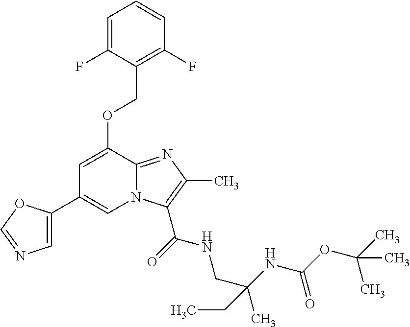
C1=C(F)C(COC2=CC(C3=CN=CO3)=CN3C2=NC(C)=C3C(=O)NCC(C)(NC(OC(C)(C)C)=O)CC)=C(F)C=C1
